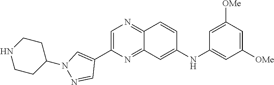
C1=C(C2=CN(C3CCNCC3)N=C2)N=C2C(=N1)C=CC(NC1=CC([OMe])=CC([OMe])=C1)=C2
